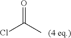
ClC(=O)C
